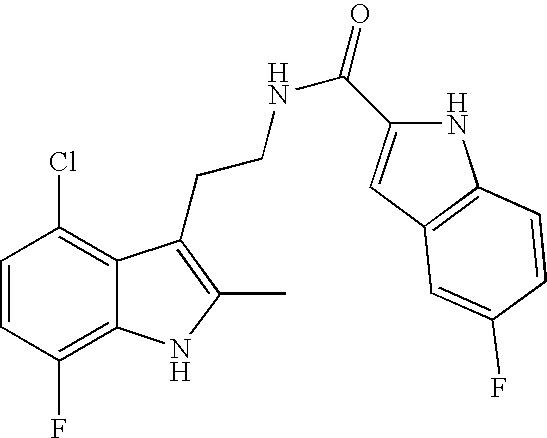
C1=CC(F)=C2C(=C1Cl)C(CCNC(=O)C1=CC3=C(N1)C=CC(F)=C3)=C(C)N2
